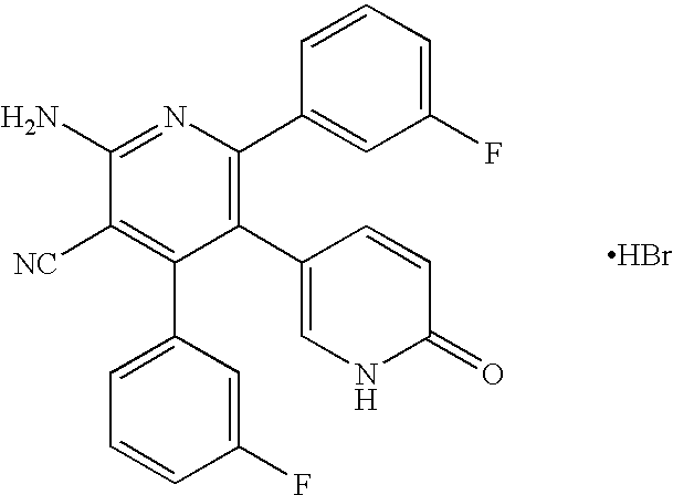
C1(C2=CNC(=O)C=C2)=C(C2=CC(F)=CC=C2)N=C(N)C([NC])=C1C1=CC=CC(F)=C1.Br
